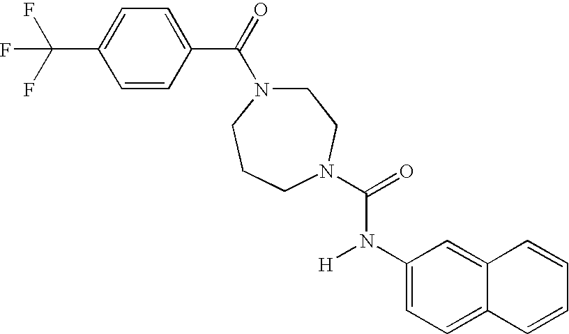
C1(C(=O)N2CCN(C(=O)N(C3=CC=C4C(=C3)C=CC=C4)[H])CCC2)=CC=C(C(F)(F)F)C=C1
